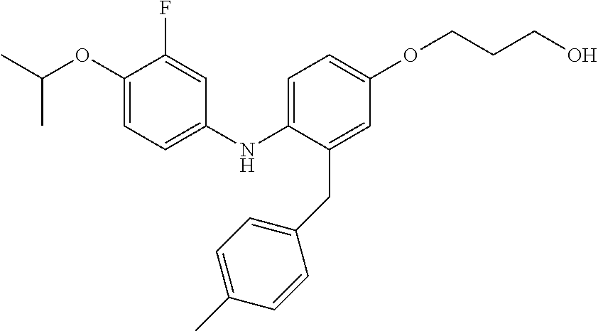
C1(F)=CC(NC2=CC=C(OCCCO)C=C2CC2=CC=C(C)C=C2)=CC=C1OC(C)C
